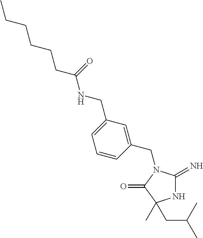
N1C(=N)N(CC2=CC(CNC(CCCCCC)=O)=CC=C2)C(=O)C1(CC(C)C)C
